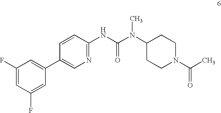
C1(F)=CC(F)=CC(C2=CN=C(NC(N(C3CCN(C(C)=O)CC3)C)=O)C=C2)=C1
